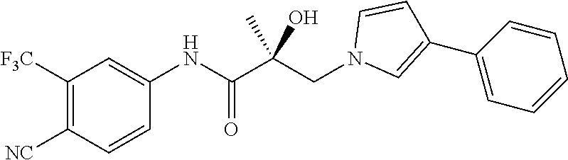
C1=C(NC(C(CN2C=C(C3=CC=CC=C3)C=C2)(C)O)=O)C=CC([NC])=C1[F3C]
